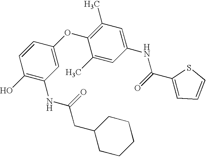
C1(O)=C(NC(=O)CC2CCCCC2)C=C(OC2=C(C)C=C(NC(=O)C3=CC=CS3)C=C2C)C=C1
